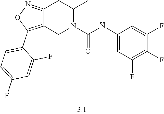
C12=NOC(C3=CC=C(F)C=C3F)=C1CN(C(NC1=CC(F)=C(F)C(F)=C1)=O)C(C)C2
